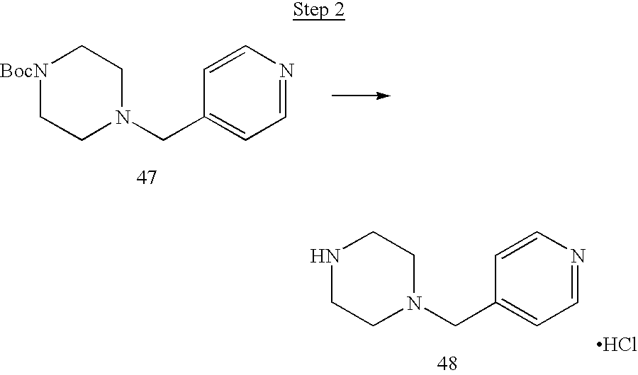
[BocN]1CCN(CC2=CC=NC=C2)CC1.N1CCN(CC2=CC=NC=C2)CC1.Cl
